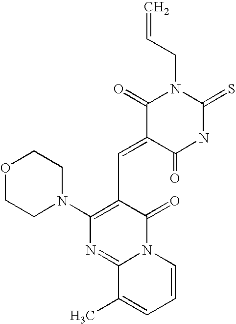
C=CCN1C(=O)C(=CC2=C(N3CCOCC3)N=C3N(C2=O)C=CC=C3C)C(=O)NC1=S
